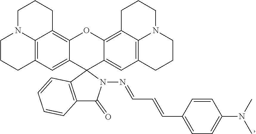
C12=C3C=C4C(=C1CCCN2CCC3)OC1=C2C3=C(C=C1C41C4=C(C(=O)N1N=CC=CC1=CC=C(N(C)C)C=C1)C=CC=C4)CCCN3CCC2
